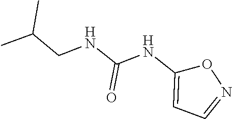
C(NC(NC1=CC=NO1)=O)C(C)C
